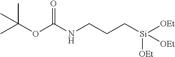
CC(OC(NCCC[Si]([OEt])([OEt])[OEt])=O)(C)C
